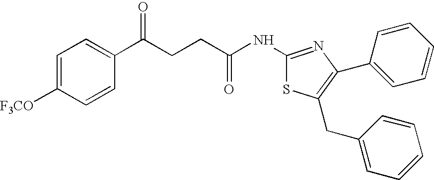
C1=C([F3CO])C=CC(C(CCC(NC2=NC(C3=CC=CC=C3)=C(CC3=CC=CC=C3)S2)=O)=O)=C1
